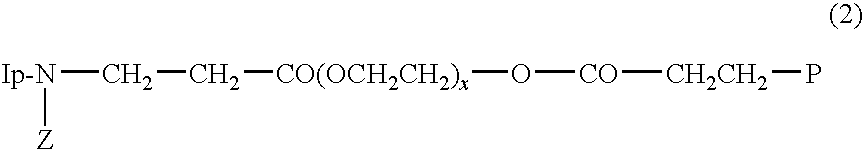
[Ip-N](CC[CO(OCH2CH2)x]O[CO][CH2CH2]P)[Z]
